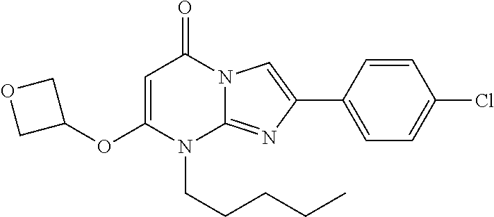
C1=C(OC2COC2)N(CCCCC)C2=NC(C3=CC=C(Cl)C=C3)=CN2C1=O
